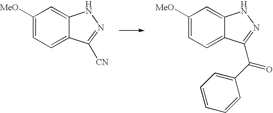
C1([MeO])=CC=C2C(=C1)NN=C2[CN].C1([MeO])=CC=C2C(=C1)NN=C2C(C1=CC=CC=C1)=O
